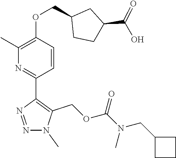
N1=C(C2=C(COC(N(C)CC3CCC3)=O)N(C)N=N2)C=CC(OCC2CCC(C(O)=O)C2)=C1C
